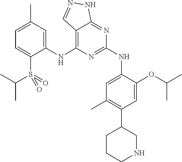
C1(NC2=C3C(=NC(NC4=CC(C)=C(C5CCCNC5)C=C4OC(C)C)=N2)NN=C3)=CC(C)=CC=C1S(=O)(=O)C(C)C
